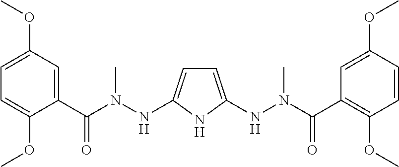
C1=C(OC)C(C(N(NC2=CC=C(NN(C(C3=C(OC)C=CC(OC)=C3)=O)C)N2)C)=O)=CC(OC)=C1
